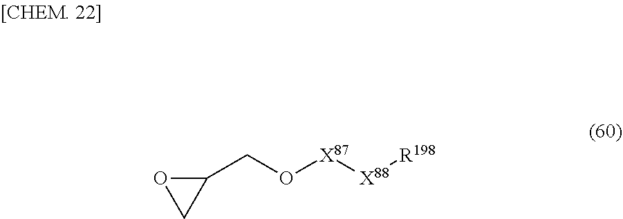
C1(CO[X87][X88][R198])OC1
